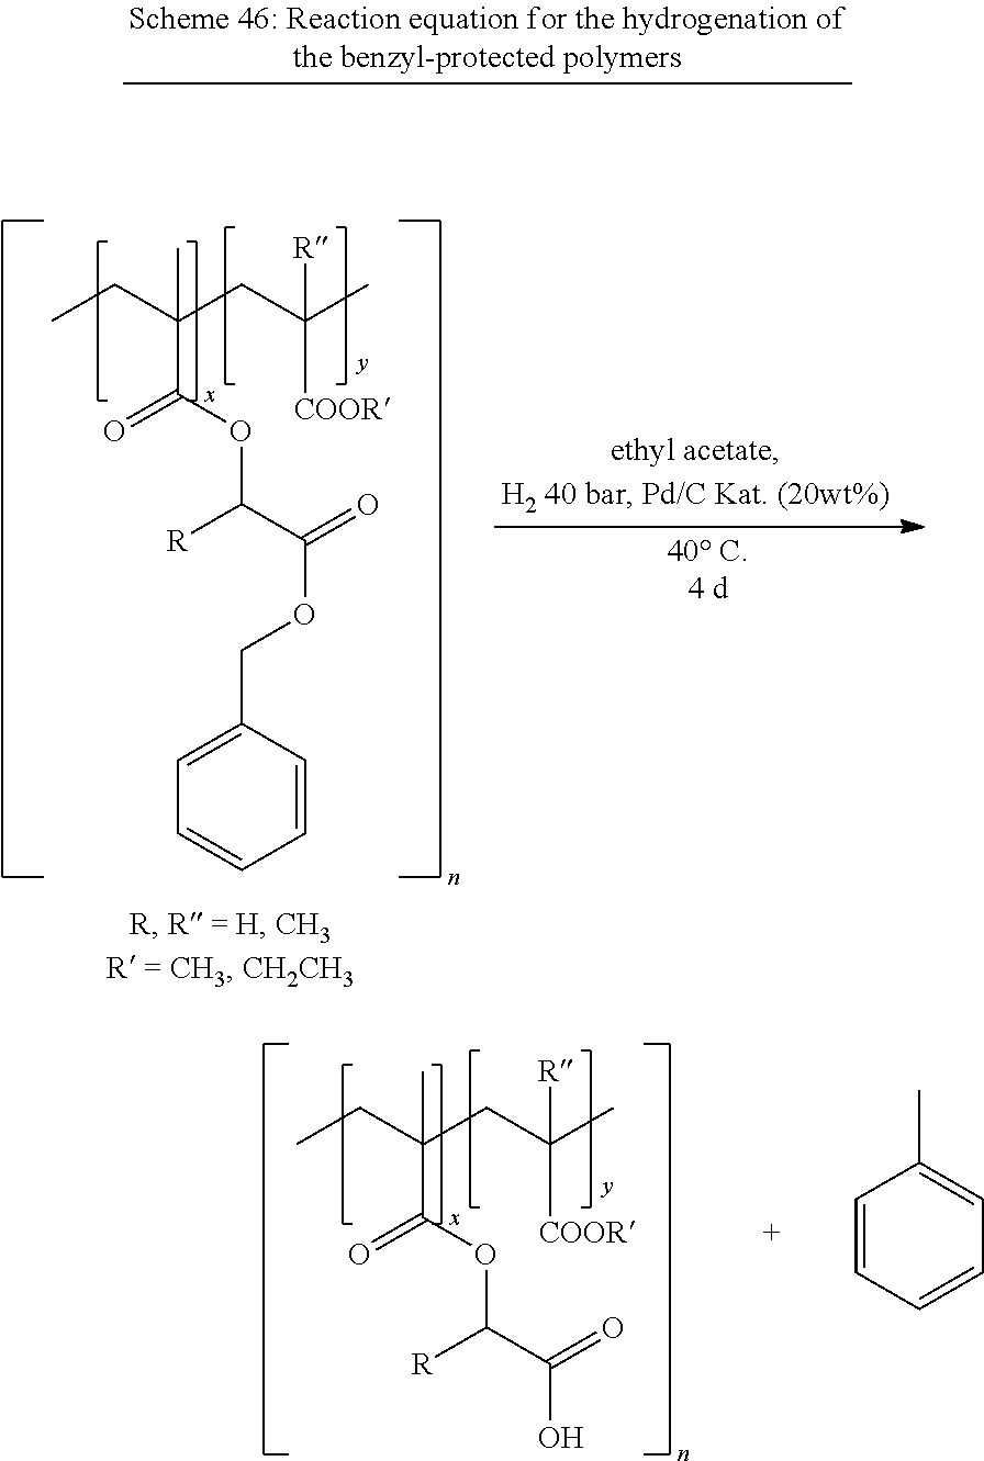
CCC(CC(C)([COOR])[R])(C(OC(C(=O)O)[R])=O)C.C1=CC=CC=C1C.CCC(CC(C)([COOR])[R])(C(OC(C(=O)OCC1=CC=CC=C1)[R])=O)C
